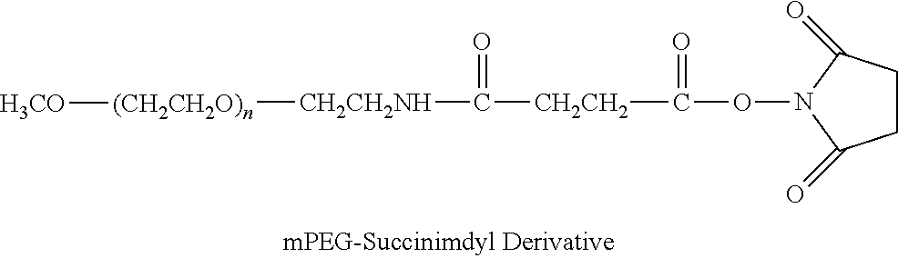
O(N1C(=O)CCC1=O)C([CH2CH2]C([CH2CH2NH][(CH2CH2O)n][H3CO])=O)=O
